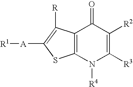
[R1][A]C1=C([R])C2=C(S1)N([R4])C([R3])=C([R2])C2=O
